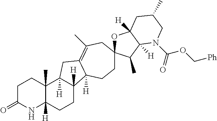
C1C(=O)NC2([H])C(C)(C1)C1([H])C([H])(CC2)C2([H])C(=C(C)CC3(OC4([H])C([H])(C3C)N(C(OC[Ph])=O)CC(C)C4)CC2)C1
